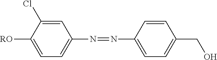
C1=C(Cl)C([RO])=CC=C1N=NC1=CC=C(CO)C=C1
